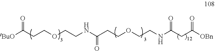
C(CCOCCNC(CC([OBn])=O)=O)(NCCOCCC([tBuO])=O)=O
